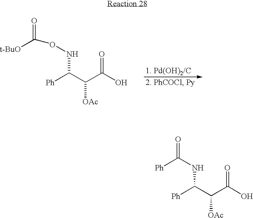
[Ph]C(C(C(O)=O)[OAc])NOC([t-BuO])=O.[Ph]C(C(C(O)=O)[OAc])NC([Ph])=O
